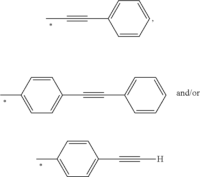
C1=CC=CC=C1C#CC.C1=CC(C)=CC=C1C#CC1=CC=CC=C1.C1=CC(C)=CC=C1C#C[H]
